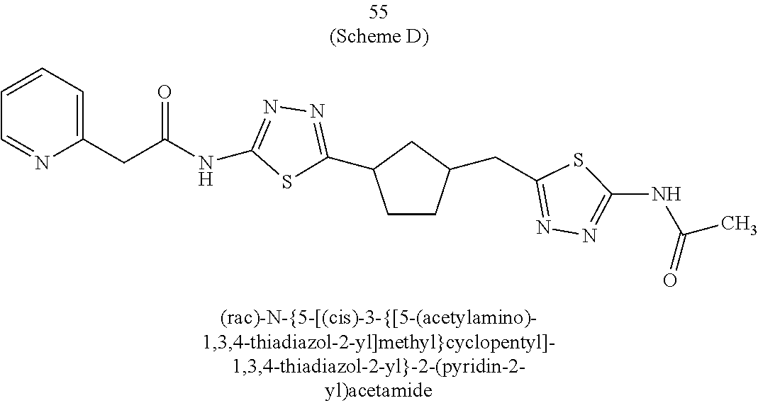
C1CC(CC2=NN=C(NC(C)=O)S2)CC1C1=NN=C(NC(=O)CC2=CC=CC=N2)S1
